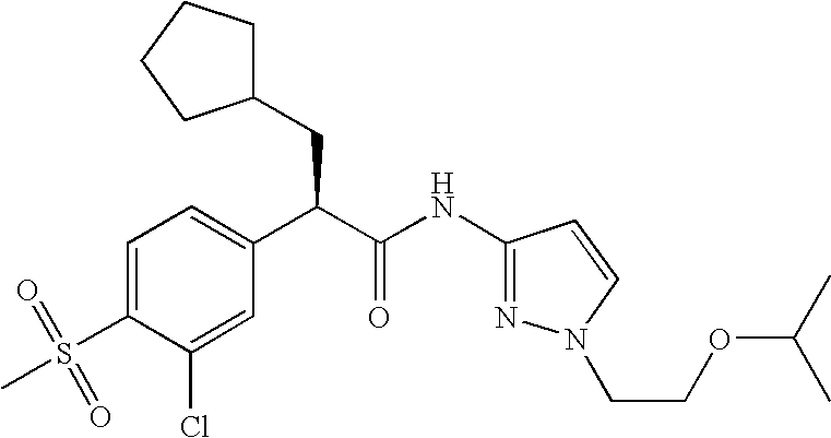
C1=C(S(=O)(C)=O)C(Cl)=CC(C(C(NC2=NN(CCOC(C)C)C=C2)=O)CC2CCCC2)=C1
